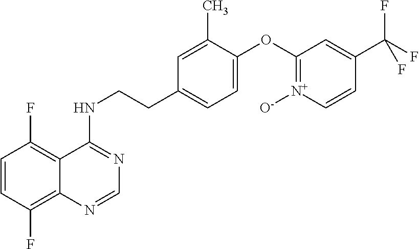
C1=CC(F)=C2C(=C1F)C(NCCC1=CC=C(OC3=[N+]([O-])C=CC(C(F)(F)F)=C3)C(C)=C1)=NC=N2
